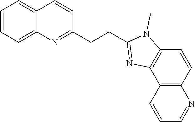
C1=CC=C2C(=C1)C=CC(CCC1=NC3=C(N1C)C=CC1=C3C=CC=N1)=N2
